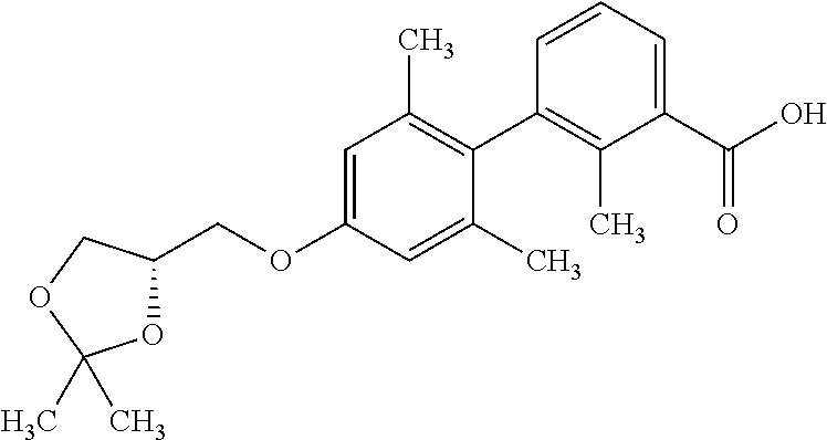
C1=C(OCC2OC(C)(C)OC2)C=C(C)C(C2=C(C)C(C(O)=O)=CC=C2)=C1C
